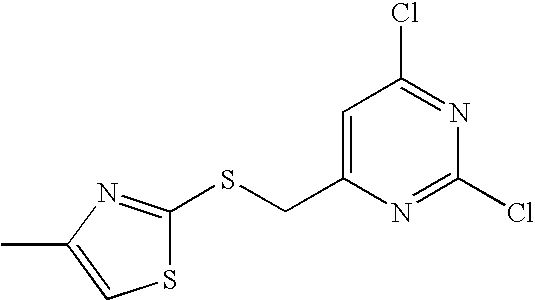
ClC1=NC(Cl)=NC(CSC2=NC(C)=CS2)=C1
